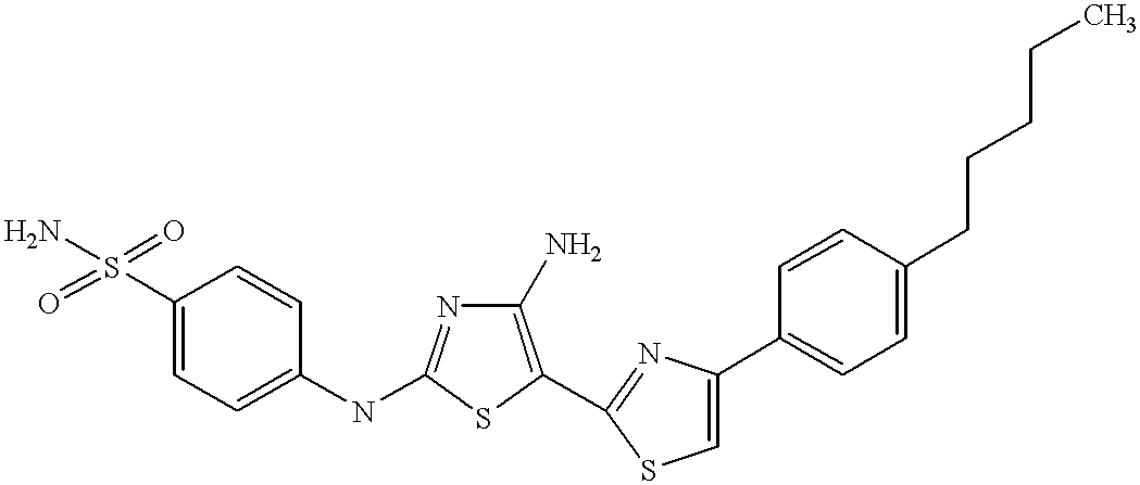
C1(S(=O)(=O)N)=CC=C(NC2=NC(N)=C(C3=NC(C4=CC=C(CCCCC)C=C4)=CS3)S2)C=C1
